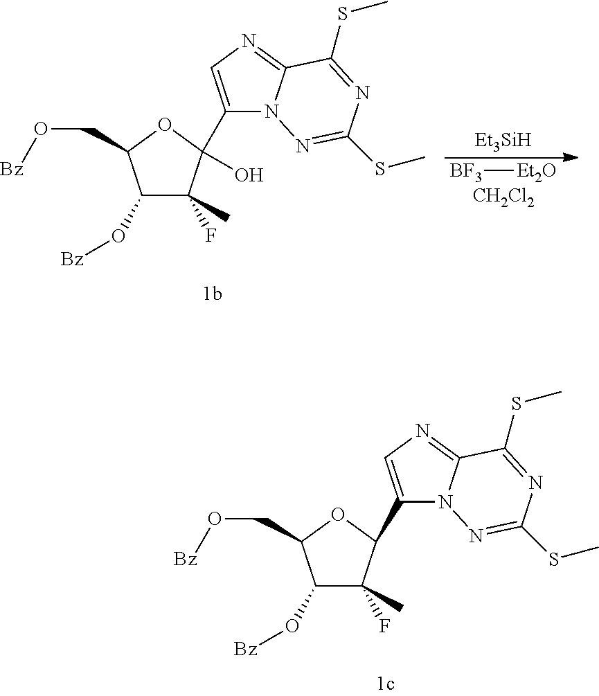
C1(O[Bz])C(F)(C)C(C2=CN=C3N2N=C(SC)N=C3SC)OC1CO[Bz].C1(O[Bz])C(F)(C)C(C2=CN=C3N2N=C(SC)N=C3SC)(O)OC1CO[Bz].[BF3][Et2O].[CH2Cl2].[Et3SiH]
